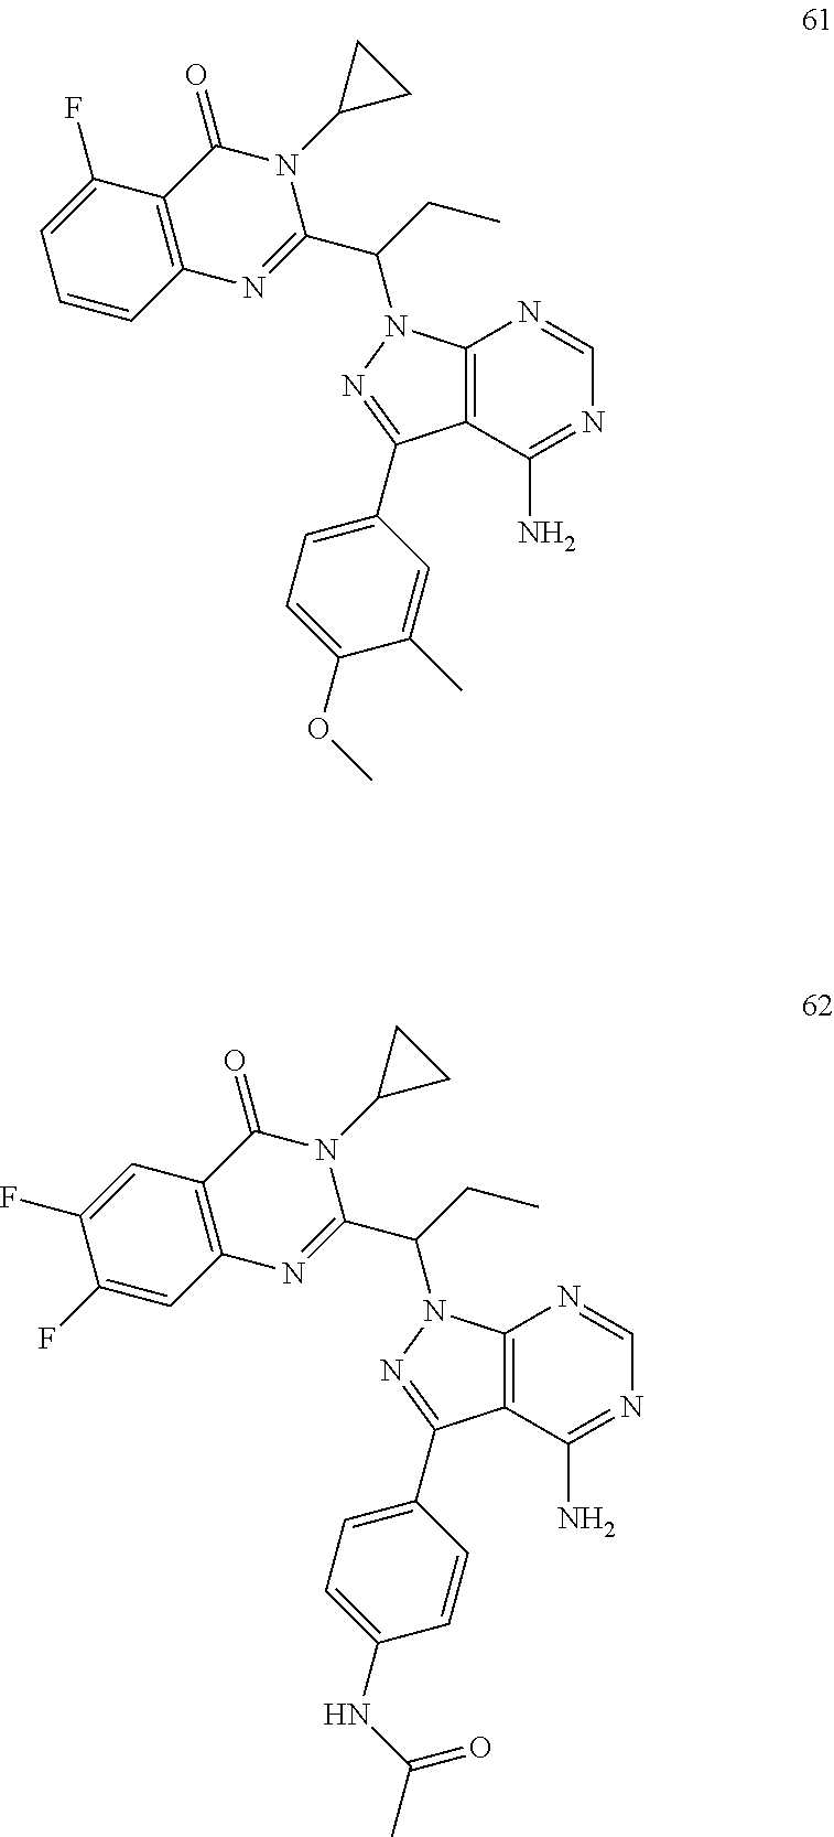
C12=C(C(N)=NC=N1)C(C1=CC=C(NC(=O)C)C=C1)=NN2C(CC)C1=NC2=C(C(=O)N1C1CC1)C=C(F)C(F)=C2.C12=C(C(N)=NC=N1)C(C1=CC=C(OC)C(C)=C1)=NN2C(CC)C1=NC2=C(C(=O)N1C1CC1)C(F)=CC=C2
